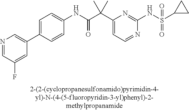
C1(NC(=O)C(C2=CC=NC(NS(=O)(=O)C3CC3)=N2)(C)C)=CC=C(C2=CN=CC(F)=C2)C=C1
